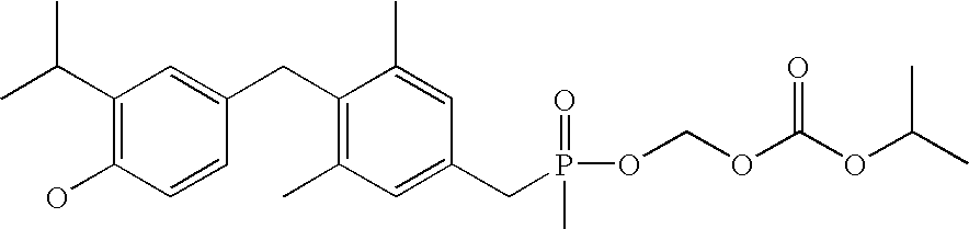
C1(C(C)C)=C(O)C=CC(CC2=C(C)C=C(CP(=O)(C)OCOC(OC(C)C)=O)C=C2C)=C1
